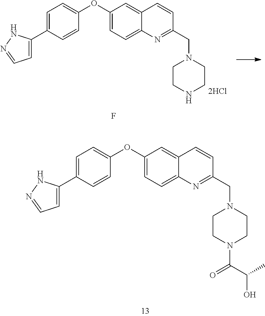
C1=C(C2=CC=NN2)C=CC(OC2=CC=C3C(=C2)C=CC(CN2CCN(C(C(O)C)=O)CC2)=N3)=C1.C1=C(C2=CC=NN2)C=CC(OC2=CC=C3C(=C2)C=CC(CN2CCNCC2)=N3)=C1.F
